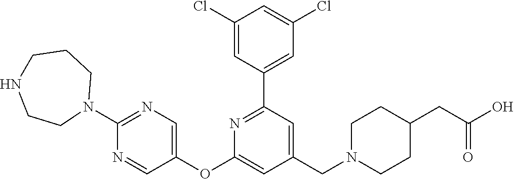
C1(Cl)=CC(C2=NC(OC3=CN=C(N4CCCNCC4)N=C3)=CC(CN3CCC(CC(O)=O)CC3)=C2)=CC(Cl)=C1
